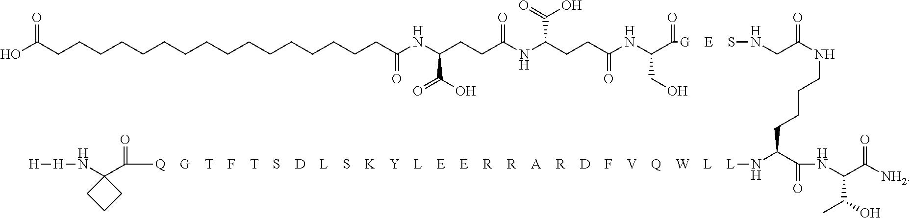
N(CC(NCCCCC(C(=O)NC(C(C)O)C(=O)[NH2])N[Q    G    T    F    T    S    D    L    S    K    Y    L    E    E    R    R    A    R    D    F    V    Q    W    L    L]C(C1(N[H][H])CCC1)=O)=O)[G    E    S]C(C(CO)NC(=O)CCC(NC(=O)CCC(NC(CCCCCCCCCCCCCCCCC(O)=O)=O)C(=O)O)C(O)=O)=O
